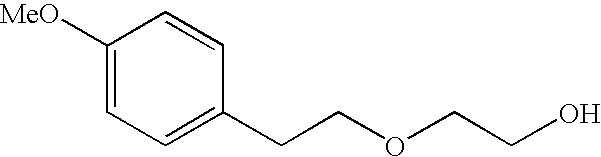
C1([MeO])=CC=C(CCOCCO)C=C1
